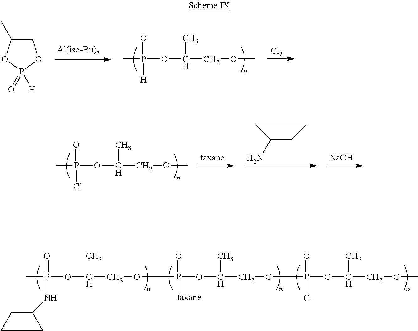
CP(=O)(NC1CCC1)OC(C)COP(=O)(OC(C)COP(=O)(OC(C)COC)Cl)[taxane].[Cl2].CP(=O)([H])OC(C)COC.C1C(C)OP(=O)([H])O1.C1(N)CCC1.[NaOH].CP(=O)(Cl)OC(C)COC
